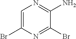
C1=C(Br)N=C(Br)C(N)=N1
